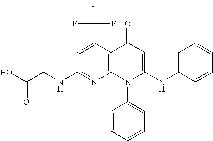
C1(NCC(O)=O)=NC2=C(C(C(F)(F)F)=C1)C(=O)C=C(NC1=CC=CC=C1)N2C1=CC=CC=C1
